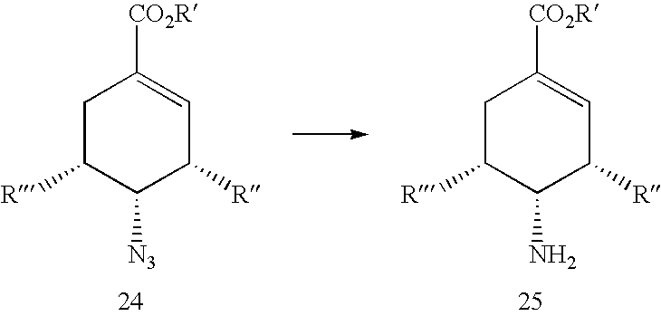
C1C([R])C(N)C([R])C=C1[CO2R].C1C([R])C([N3])C([R])C=C1[CO2R]
